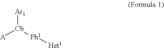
[A][Cb]([Ph1][Het1])[Ar1]
